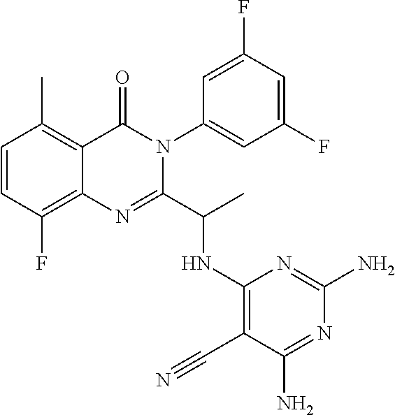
C1=CC(F)=C2C(=C1C)C(=O)N(C1=CC(F)=CC(F)=C1)C(C(C)NC1=C(C#N)C(N)=NC(N)=N1)=N2
